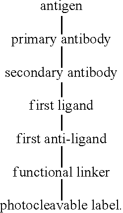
[antigen][primary antibody][secondary antibody][first ligand][first anti-ligand][functional linker][photocleavable label]
